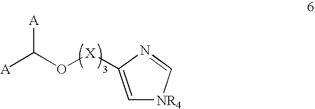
[A]C(O[X]C1=C[NR4]C=N1)[A]
